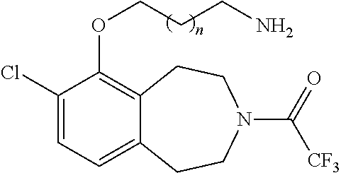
C1(Cl)=CC=C2C(=C1OCCCN)CCN(C([CF3])=O)CC2
